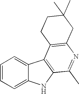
C1=CC=C2C(=C1)C1=C(N2)C(C)=NC2=C1CCC(C)(C)C2
